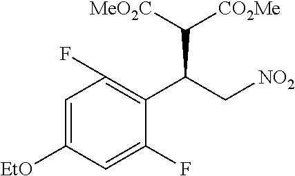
C1=C([EtO])C=C(F)C(C(C[NO2])C([CO2Me])[MeO2C])=C1F
